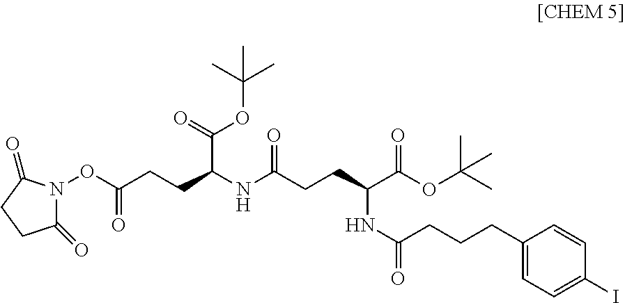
C1(=O)N(OC(CCC(NC(CCC(C(OC(C)(C)C)=O)NC(=O)CCCC2=CC=C(I)C=C2)=O)C(=O)OC(C)(C)C)=O)C(=O)CC1
